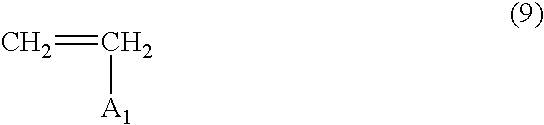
C=C[A1]
